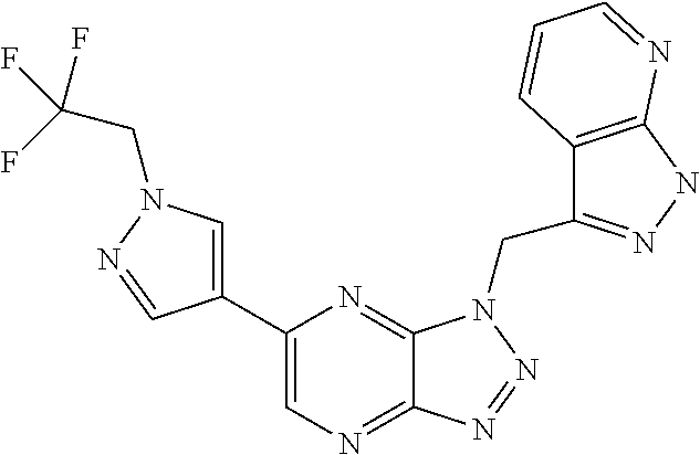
C1=C(C2=CN=C3C(=N2)N(CC2=NNC4=C2C=CC=N4)N=N3)C=NN1CC(F)(F)F
